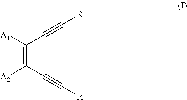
C(=C(C#C[R])[A2])([A1])C#C[R]
